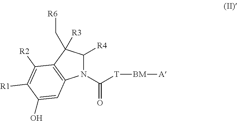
C1([R4])N(C([T][BM][A])=O)C2=C(C1(C[R6])[R3])C([R2])=C([R1])C(O)=C2
